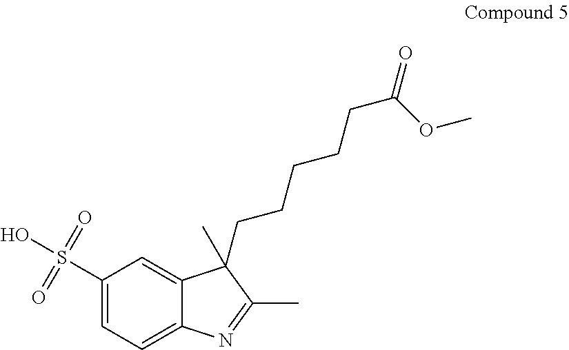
C1(S(=O)(O)=O)=CC=C2C(=C1)C(CCCCCC(=O)OC)(C)C(C)=N2
